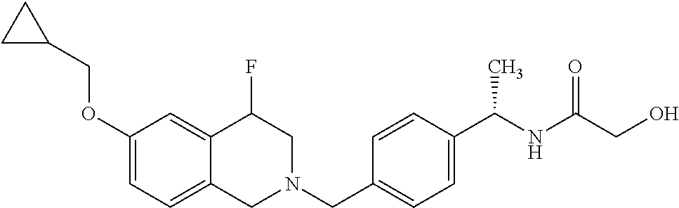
C1(OCC2CC2)=CC=C2C(=C1)C(F)CN(CC1=CC=C(C(NC(=O)CO)C)C=C1)C2
